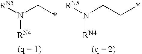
N(CC)([RN5])[RN4].N(CCC)([RN5])[RN4]
